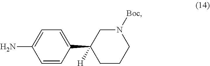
NC1=CC=C(C2([H])CCCN([Boc])C2)C=C1
